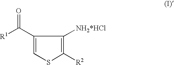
O=C([R1])C1=CSC([R2])=C1[NH2*HCl]
